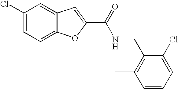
C1(C(=O)NCC2=C(C)C=CC=C2Cl)=CC2=CC(Cl)=CC=C2O1
